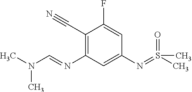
C1(C#N)=C(N=CN(C)C)C=C(N=S(=O)(C)C)C=C1F
